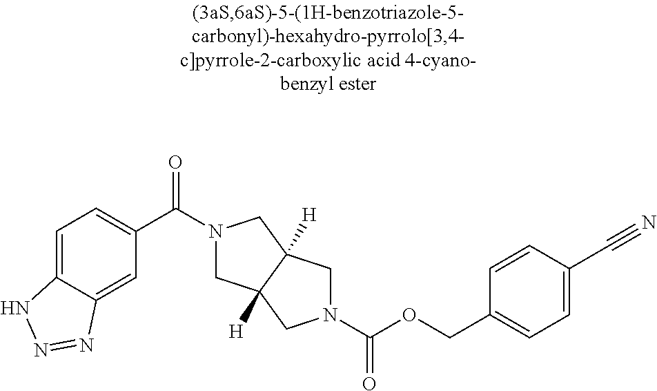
C1(C(=O)N2CC3([H])C([H])(C2)CN(C(OCC2=CC=C(C#N)C=C2)=O)C3)=CC=C2C(=C1)N=NN2
